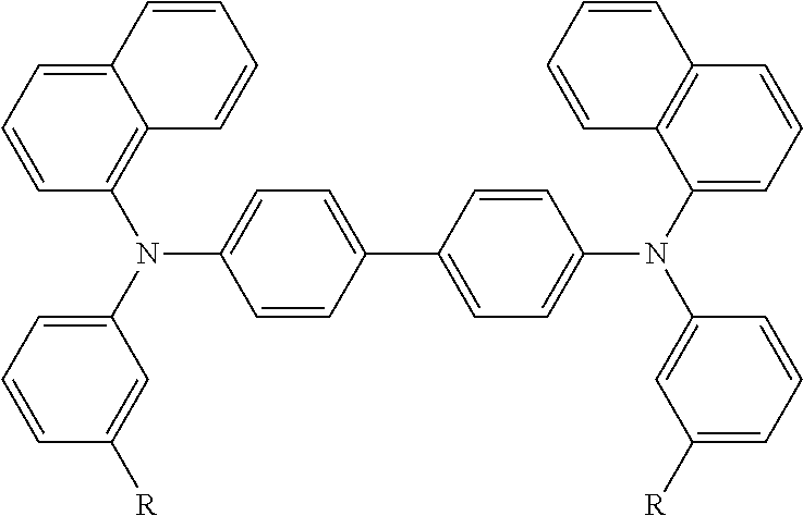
C12=CC=CC(N(C3=CC=CC([R])=C3)C3=CC=C(C4=CC=C(N(C5=CC=CC6=C5C=CC=C6)C5=CC([R])=CC=C5)C=C4)C=C3)=C1C=CC=C2
